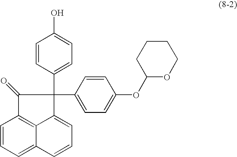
C1=CC=C2C3=C1C(=O)C(C1=CC=C(OC4OCCCC4)C=C1)(C1=CC=C(O)C=C1)C3=CC=C2
